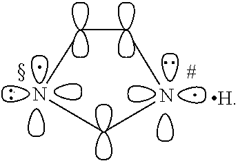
C1CNCN1.[H]
